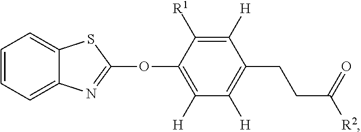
C1=CC=C2C(=C1)SC(OC1=C([H])C([H])=C(CCC(=O)[R2])C([H])=C1[R1])=N2
